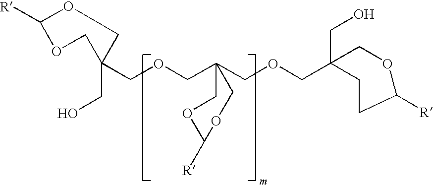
C1(CO)(COCC2(COCC3(CO)CCC([R])OC3)COC([R])OC2)COC([R])OC1
